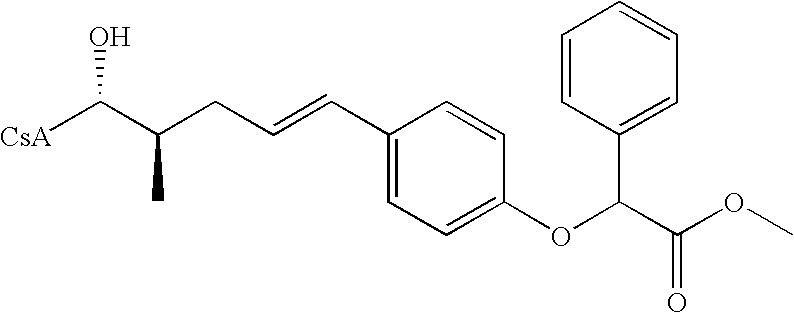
[CsA]C(C(CC=CC1=CC=C(OC(C2=CC=CC=C2)C(OC)=O)C=C1)C)O
